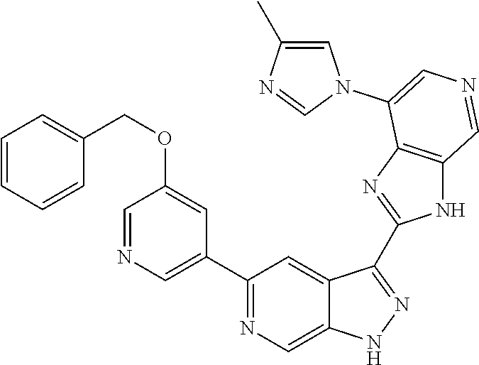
C1(C2=CN=CC(OCC3=CC=CC=C3)=C2)=NC=C2C(=C1)C(C1=NC3=C(N1)C=NC=C3N1C=C(C)N=C1)=NN2
